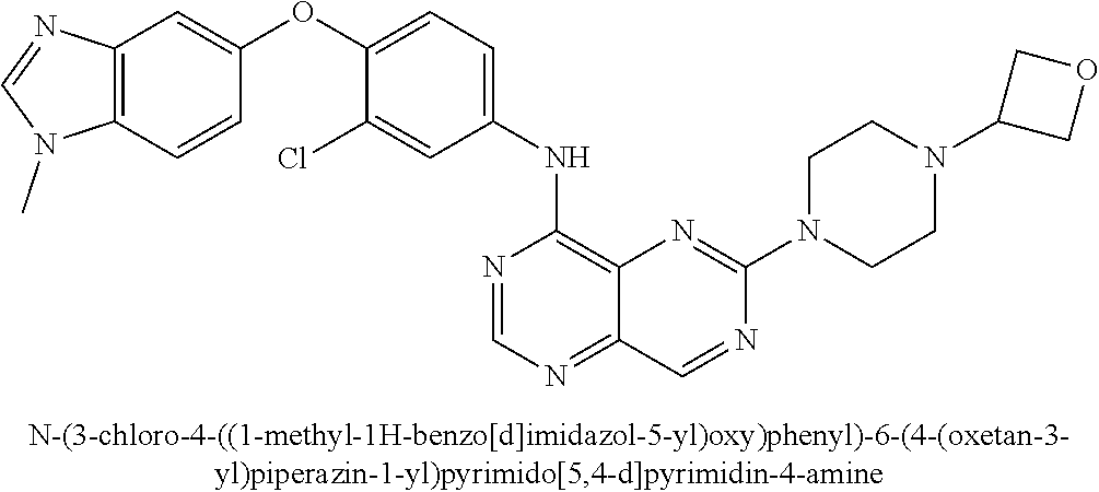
C1(OC2=CC=C(NC3=C4C(=NC=N3)C=NC(N3CCN(C5COC5)CC3)=N4)C=C2Cl)=CC2=C(C=C1)N(C)C=N2
